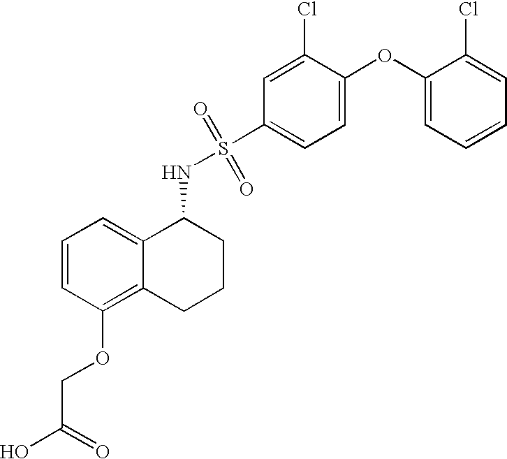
C1=CC(OCC(O)=O)=C2C(=C1)C(NS(=O)(=O)C1=CC=C(OC3=CC=CC=C3Cl)C(Cl)=C1)CCC2
